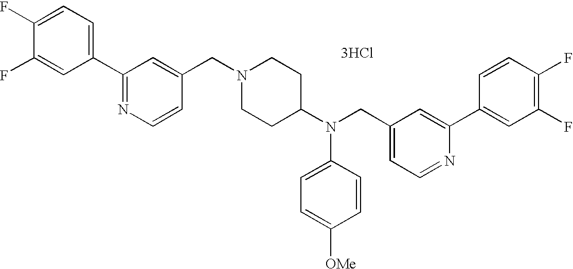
C1=C(F)C(F)=CC(C2=NC=CC(CN3CCC(N(CC4=CC=NC(C5=CC(F)=C(F)C=C5)=C4)C4=CC=C([OMe])C=C4)CC3)=C2)=C1.[3HCl]
